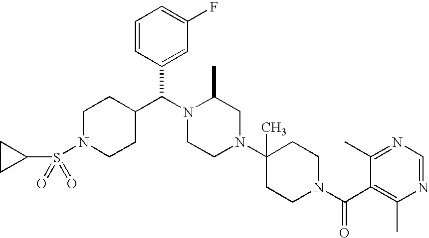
C1CC1S(N1CCC(C(N2CCN(C3(C)CCN(C(C4=C(C)N=CN=C4C)=O)CC3)CC2C)C2=CC(F)=CC=C2)CC1)(=O)=O
